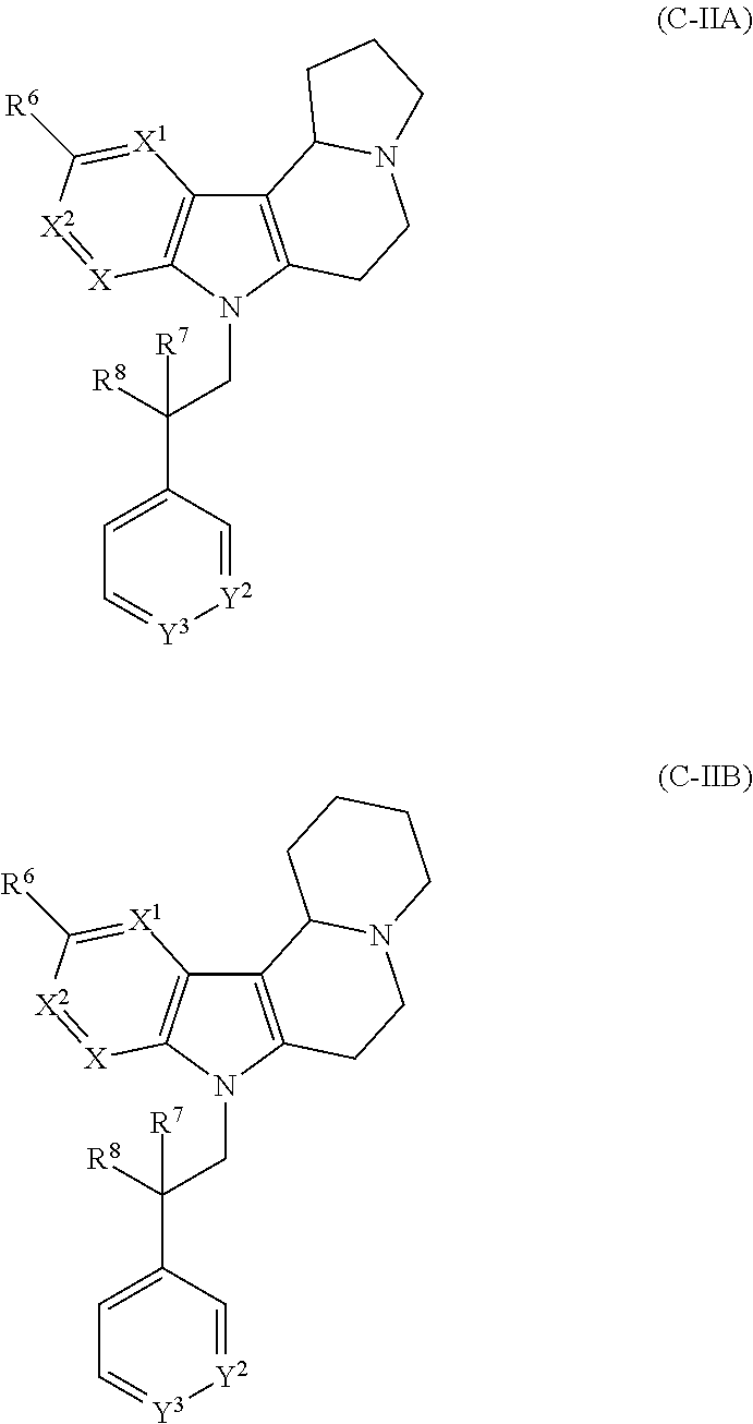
C12=C(N(CC([R8])(C3=CC=[Y3][Y2]=C3)[R7])C3=C1[X1]=C([R6])[X2]=[X]3)CCN1C2CCC1.C12=C(N(CC([R8])(C3=CC=[Y3][Y2]=C3)[R7])C3=C1[X1]=C([R6])[X2]=[X]3)CCN1C2CCCC1
